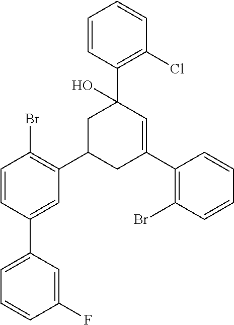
C1=CC(Br)=C(C2CC(C3=C(Br)C=CC=C3)=CC(C3=C(Cl)C=CC=C3)(O)C2)C=C1C1=CC=CC(F)=C1
